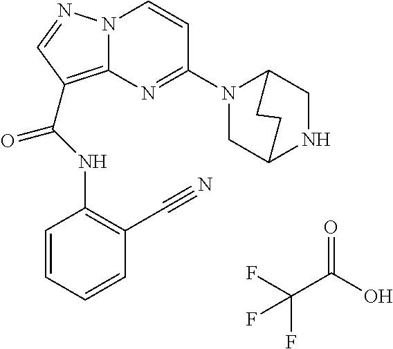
FC(C(O)=O)(F)F.N12C(=C(C(NC3=C(C#N)C=CC=C3)=O)C=N1)N=C(N1CC3NCC1CC3)C=C2
